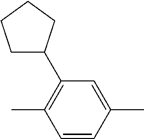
C1(C)=C(C2CCCC2)C=C(C)C=C1
